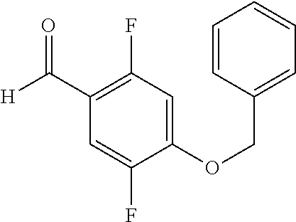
[H]C(C1=C(F)C=C(OCC2=CC=CC=C2)C(F)=C1)=O
